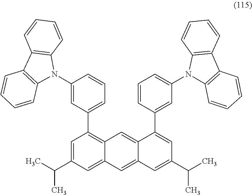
C1=C(C(C)C)C=C2C(=C1C1=CC=CC(N3C4=C(C5=C3C=CC=C5)C=CC=C4)=C1)C=C1C(=C2)C=C(C(C)C)C=C1C1=CC(N2C3=C(C4=C2C=CC=C4)C=CC=C3)=CC=C1
